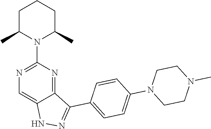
C1C(C)N(C2=NC=C3C(=N2)C(C2=CC=C(N4CCN(C)CC4)C=C2)=NN3)C(C)CC1
